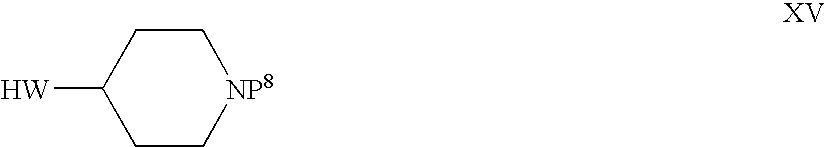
C1C[NP8]CCC1[W]
